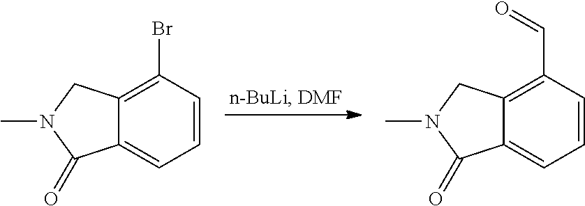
C1(Br)=C2C(=CC=C1)C(=O)N(C)C2.C1(C=O)=C2C(=CC=C1)C(=O)N(C)C2
